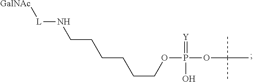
C(COP(OC(C)(C)C)(=[Y])O)CCCCN[L][GalNAc]
